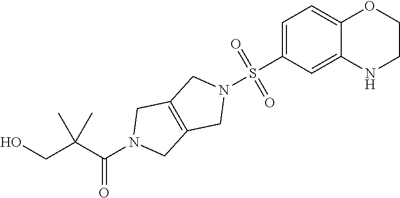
C(C(N1CC2=C(C1)CN(S(C1=CC=C3C(=C1)NCCO3)(=O)=O)C2)=O)(CO)(C)C
